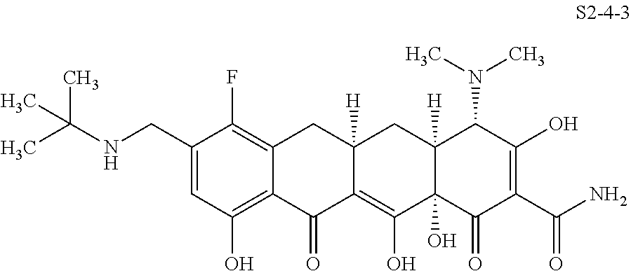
C12=C(O)C=C(CNC(C)(C)C)C(F)=C1CC1([H])C(=C(O)C3(O)C([H])(C1)C(N(C)C)C(O)=C(C(N)=O)C3=O)C2=O
